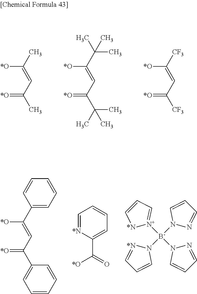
C(C)(C)(C([*O])=CC(=[*O])C(C)(C)C)C.CC([*O])=CC(=[*O])C.[CF3]C([*O])=CC(=[*O])[CF3].C1(C([*O])=CC(=[*O])C2=CC=CC=C2)=CC=CC=C1.C1=[*N]C(C(=O)[*O])=CC=C1.[N+]1([B-](N2N=CC=C2)(N2C=CC=N2)N2[*N]=CC=C2)=CC=C[*N]1
